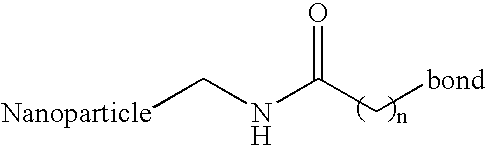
N(C(C[bond])=O)C[Nanoparticle]
